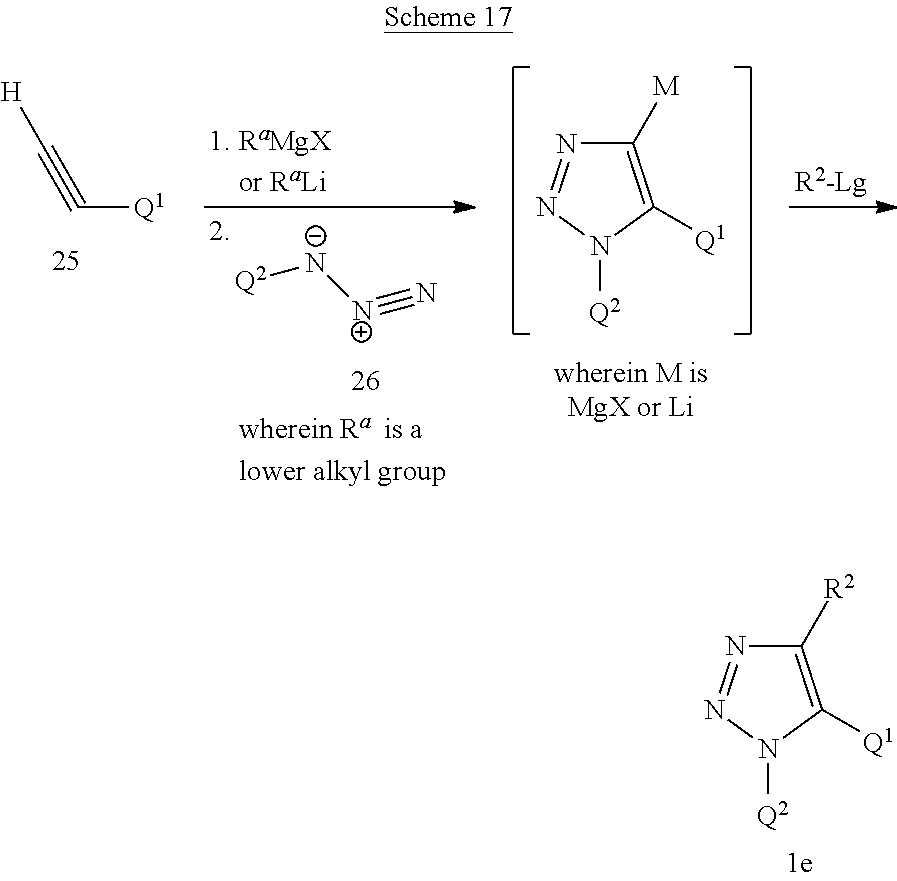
C(#C[Q1])[H].[Q2][N-][N+]#N.N1([Q2])C([Q1])=C([M])N=N1.N1([Q2])C([Q1])=C([R2])N=N1
